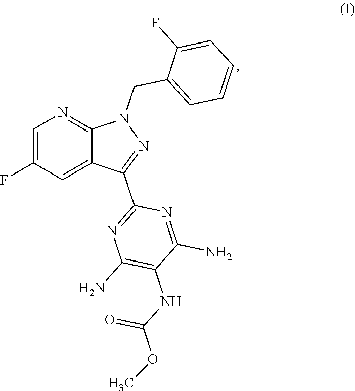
C1=C(F)C=C2C(=N1)N(CC1=CC=CC=C1F)N=C2C1=NC(N)=C(NC(=O)OC)C(N)=N1
